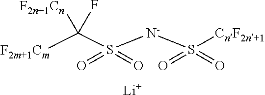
C(S([N-]S(=O)(=O)[CnF2n+1])(=O)=O)([F2m+1Cm])(F)[F2n+1Cn].[Li]
